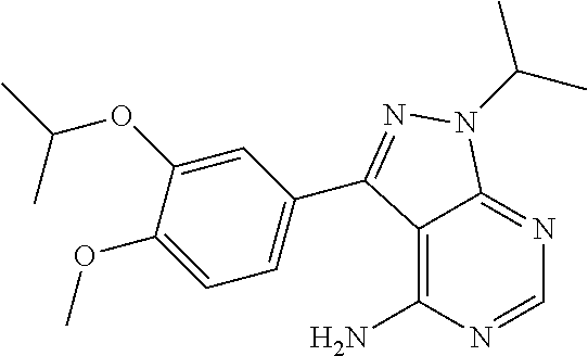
C12=C(N)N=CN=C1N(C(C)C)N=C2C1=CC=C(OC)C(OC(C)C)=C1
